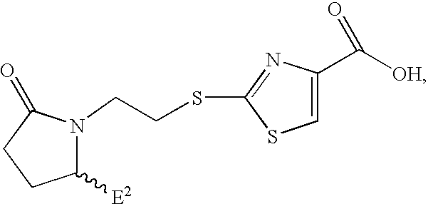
C1([E2])N(CCSC2=NC(C([OH])=O)=CS2)C(=O)CC1
